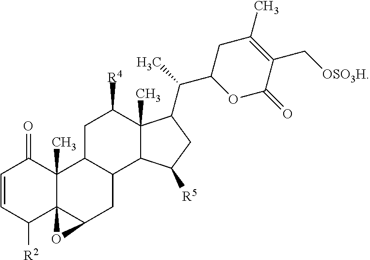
C1=CC([R2])C23C(C)(C1=O)C1C(CC2O3)C2C(C)(C([R4])C1)C(C(C1OC(=O)C(C[OSO3H])=C(C)C1)C)CC2[R5]
